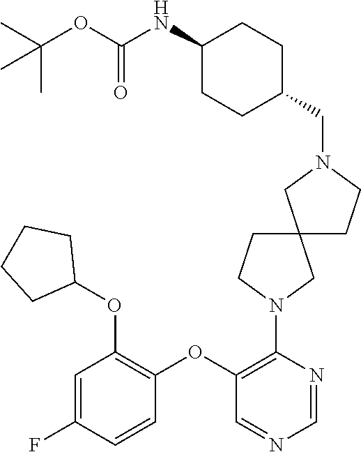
C1=C(F)C=CC(OC2=C(N3CC4(CC3)CCN(CC3CCC(NC(OC(C)(C)C)=O)CC3)C4)N=CN=C2)=C1OC1CCCC1
